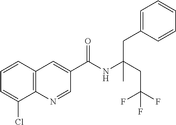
C1=CC2=C(C(Cl)=C1)N=CC(C(NC(CC(F)(F)F)(CC1=CC=CC=C1)C)=O)=C2
